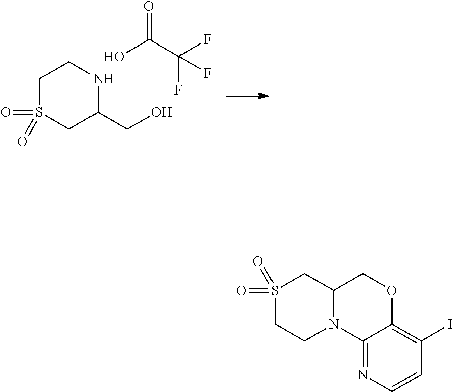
C1S(=O)(=O)CC(CO)NC1.O=C(O)C(F)(F)F.S1(=O)(=O)CCN2C(C1)COC1=C(I)C=CN=C21
